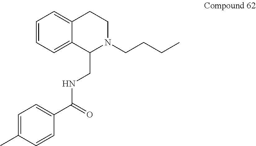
C1=CC=C2C(=C1)CCN(CCCC)C2CNC(C1=CC=C(C)C=C1)=O
